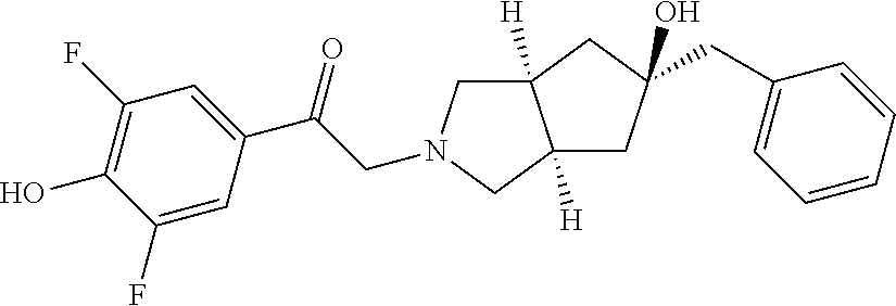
C12([H])CC(CC3=CC=CC=C3)(O)CC1([H])CN(CC(C1=CC(F)=C(O)C(F)=C1)=O)C2
